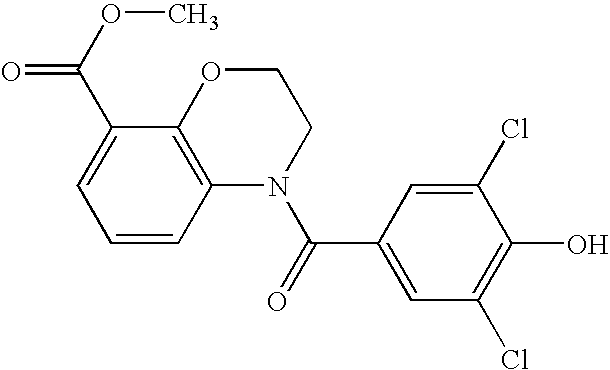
C1=CC2=C(C(C(OC)=O)=C1)OCCN2C(=O)C1=CC(Cl)=C(O)C(Cl)=C1
